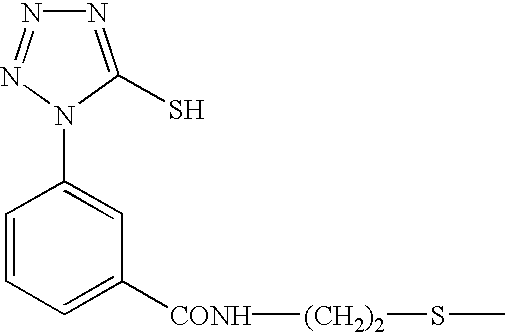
N1=C(S)N(C2=CC([CONH][(CH2)2]SC)=CC=C2)N=N1
